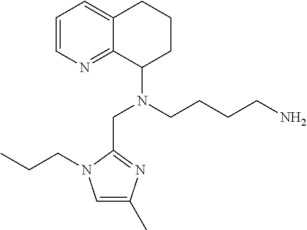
C1(C)=CN(CCC)C(CN(CCCCN)C2CCCC3=CC=CN=C23)=N1
